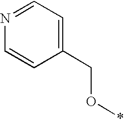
C1(CO*)=CC=NC=C1
